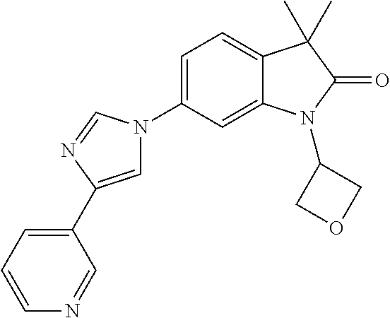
C1=C(C2=CC=CN=C2)N=CN1C1=CC=C2C(=C1)N(C1COC1)C(=O)C2(C)C
